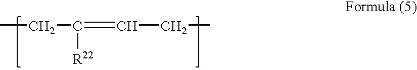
CCC(=CCC)[R22]
